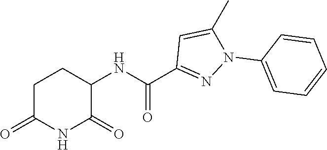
C1C(=O)NC(=O)C(NC(C2=NN(C3=CC=CC=C3)C(C)=C2)=O)C1
